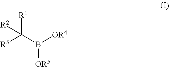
B([OR5])(C([R3])([R1])[R2])[OR4]
